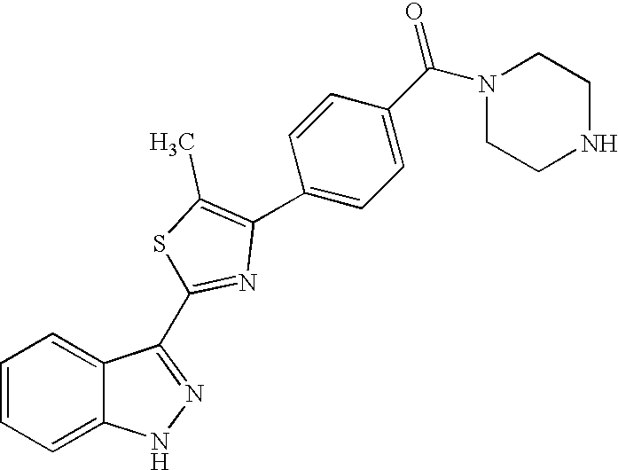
C1=CC=C2C(=C1)NN=C2C1=NC(C2=CC=C(C(N3CCNCC3)=O)C=C2)=C(C)S1
